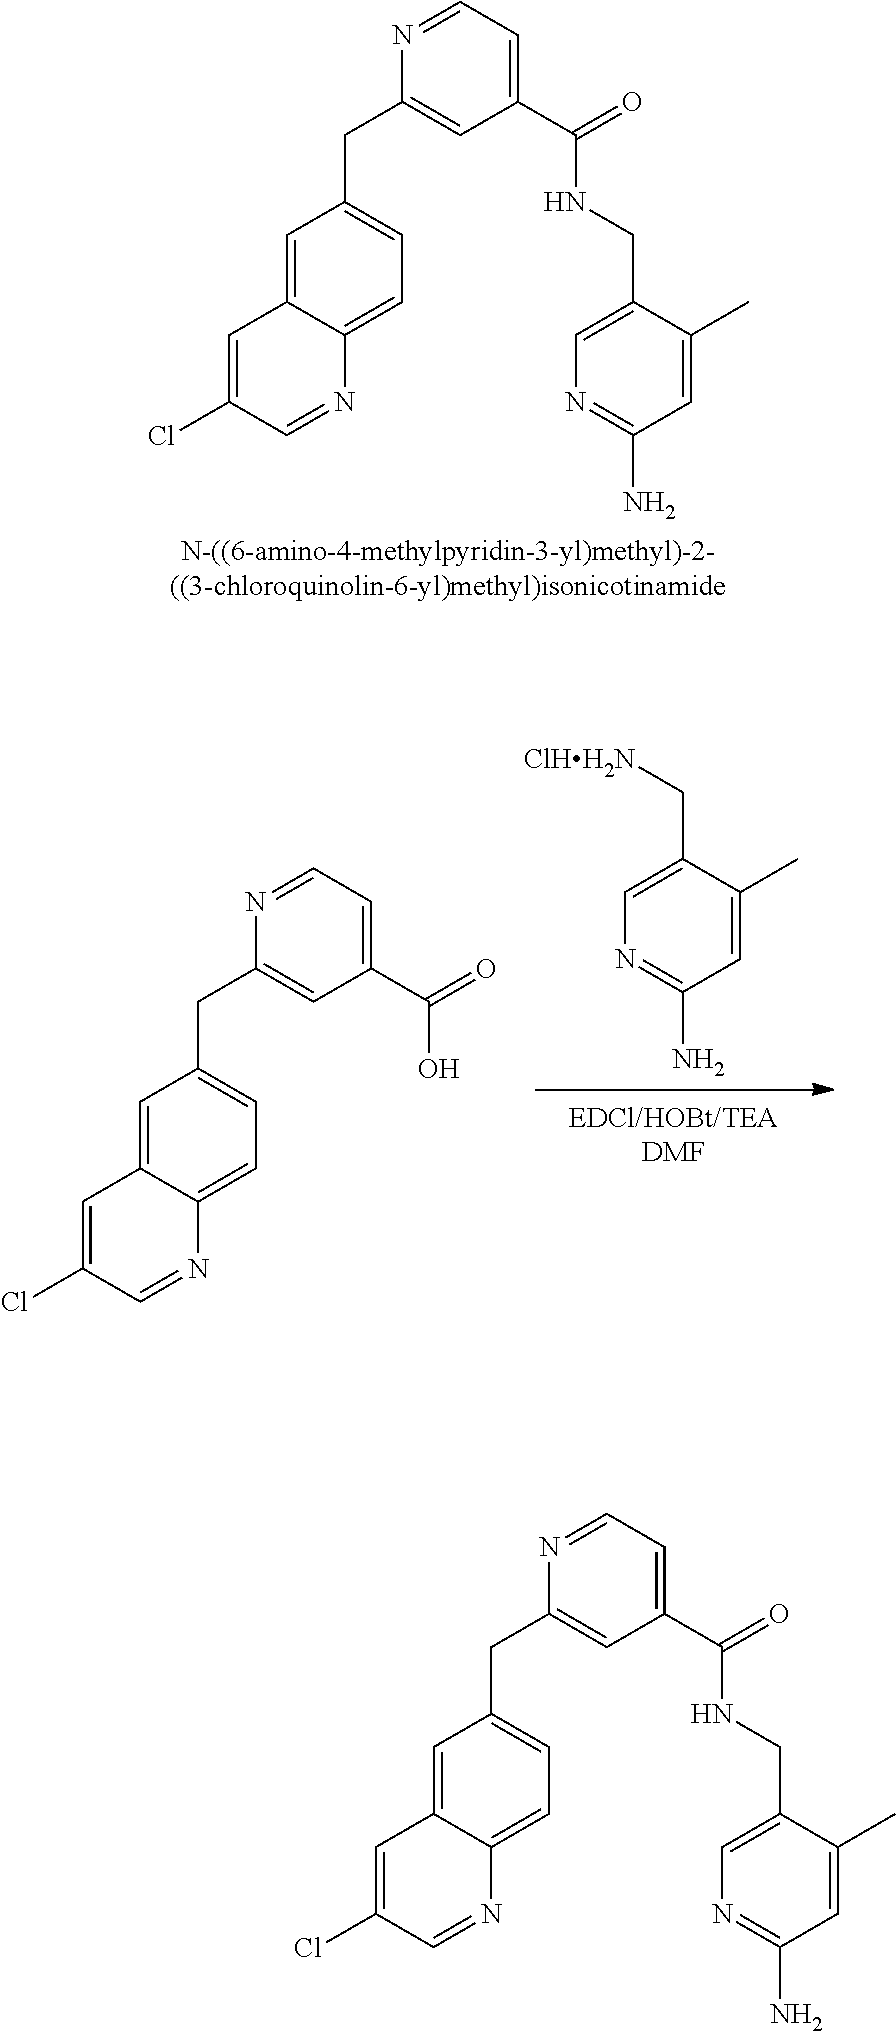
C1=C(C(=O)NCC2=CN=C(N)C=C2C)C=C(CC2=CC=C3N=CC(Cl)=CC3=C2)N=C1.[ClHH2N]CC1=CN=C(N)C=C1C.N1=CC(Cl)=CC2=CC(CC3=CC(C(=O)O)=CC=N3)=CC=C12.C1=C(C(=O)NCC2=CN=C(N)C=C2C)C=C(CC2=CC=C3N=CC(Cl)=CC3=C2)N=C1
